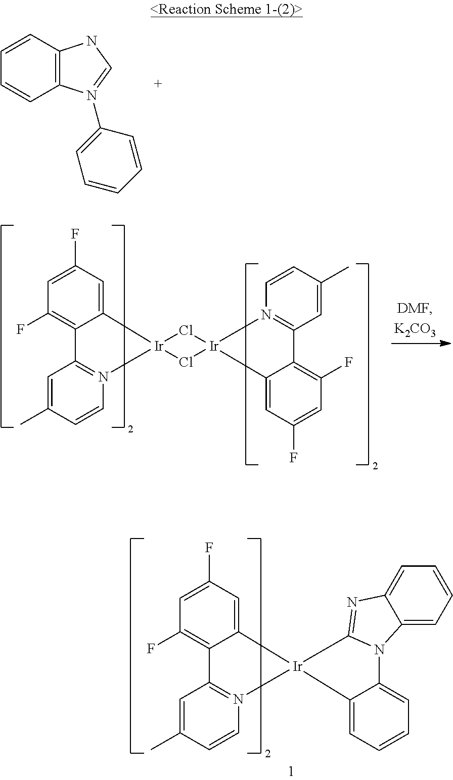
C12=CC(F)=CC(F)=C1C1=N(C=CC(C)=C1)[Ir]21C2=CC=CC=C2N2C3=CC=CC=C3N=C21.C12=CC(F)=CC(F)=C1C1=N(C=CC(C)=C1)[Ir]21Cl[Ir]2(Cl1)N1=C(C=C(C)C=C1)C1=C(F)C=C(F)C=C12.C12=C(C=CC=C1)NC=N2C1=CC=CC=C1
